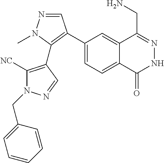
C1(C2=C(C3=C([NC])N(CC4=CC=CC=C4)N=C3)N(C)N=C2)=CC=C2C(=C1)C(CN)=NNC2=O
